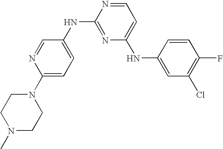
N1=CC(NC2=NC(NC3=CC(Cl)=C(F)C=C3)=CC=N2)=CC=C1N1CCN(C)CC1
